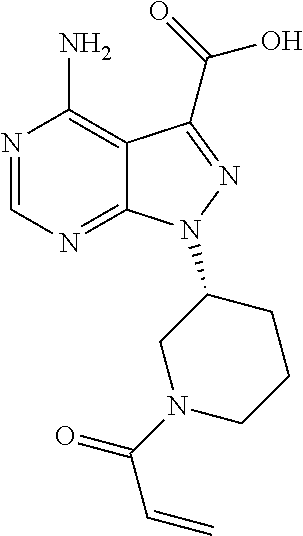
C12=NC=NC(N)=C1C(C(O)=O)=NN2C1CN(C(C=C)=O)CCC1
